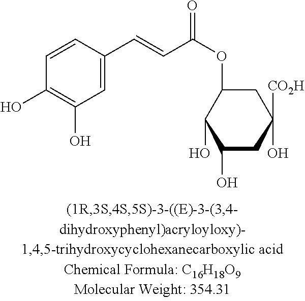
C1=C(C=CC(OC2CC(O)([CO2H])CC(O)C2O)=O)C=CC(O)=C1O
